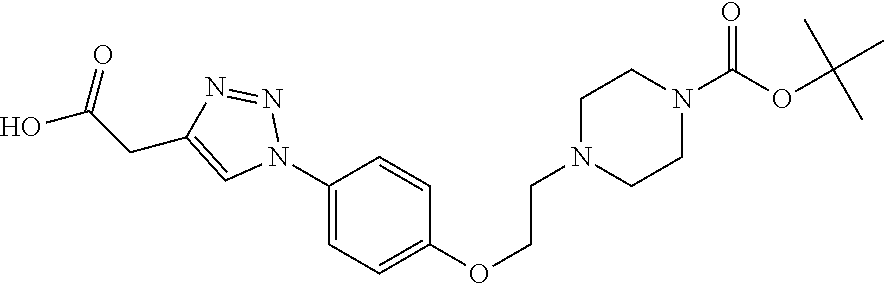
C1(N2N=NC(CC(O)=O)=C2)=CC=C(OCCN2CCN(C(=O)OC(C)(C)C)CC2)C=C1
